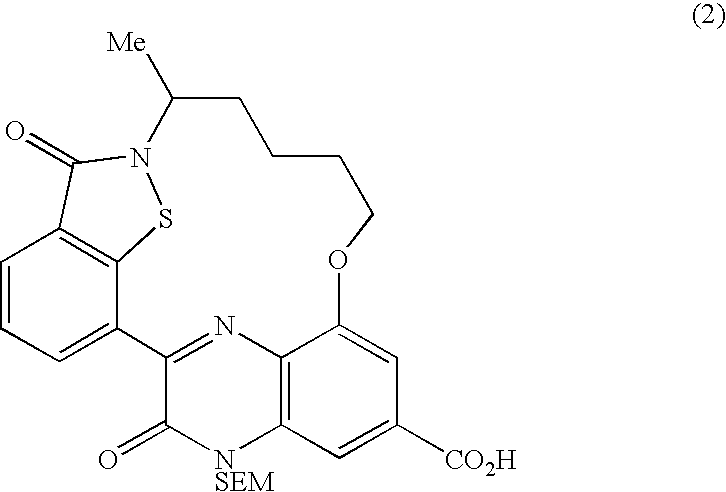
C1=CC=C2C3=C1C(=O)N(S3)C([Me])CCCCOC1=CC([CO2H])=CC3=C1N=C2C(=O)[NSEM]3
